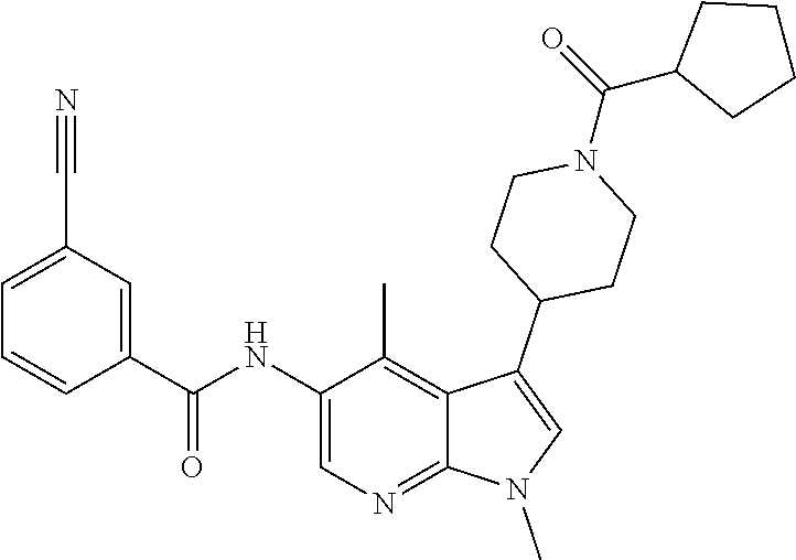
C1(NC(C2=CC(C#N)=CC=C2)=O)=CN=C2C(=C1C)C(C1CCN(C(C3CCCC3)=O)CC1)=CN2C
